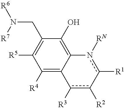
C12=C(O)C(CN([R7])[R6])=C([R5])C([R4])=C1c([R3])c([R2])-c([R1])n2[RN]
